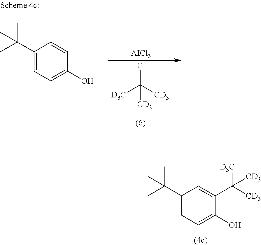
C1(C(C)(C)C)=CC=C(O)C(C([CD3])([D3C])[CD3])=C1.C1(C(C)(C)C)=CC=C(O)C=C1.ClC([CD3])([D3C])[CD3].[AICl3]
